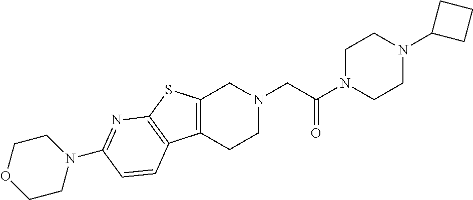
C1N(C(CN2CC3=C(CC2)C2=C(S3)N=C(N3CCOCC3)C=C2)=O)CCN(C2CCC2)C1
